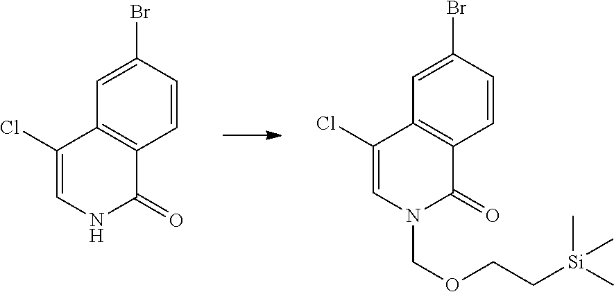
C12=C(C=CC(Br)=C1)C(=O)NC=C2Cl.C12=C(C=CC(Br)=C1)C(=O)N(COCC[Si](C)(C)C)C=C2Cl
